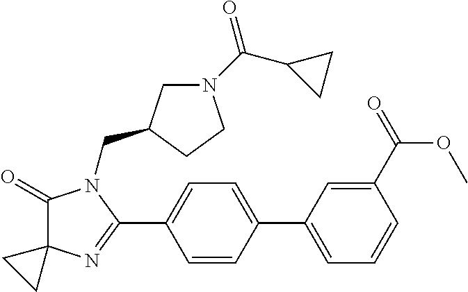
C1(=O)C2(N=C(C3=CC=C(C4=CC=CC(C(=O)OC)=C4)C=C3)N1CC1CN(C(C3CC3)=O)CC1)CC2
